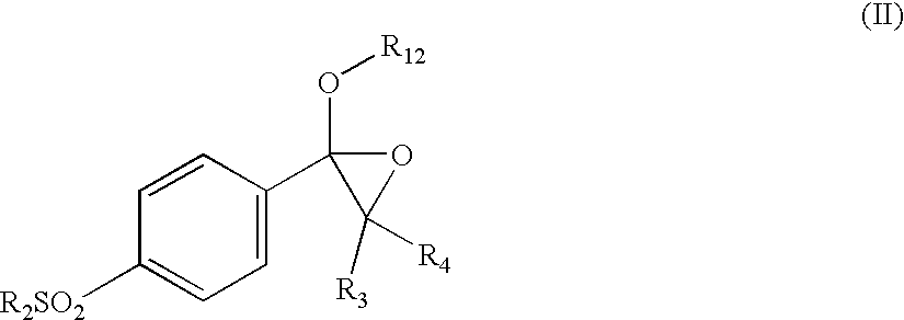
C1=C(C2(O[R12])C([R3])([R4])O2)C=CC([R2SO2])=C1
